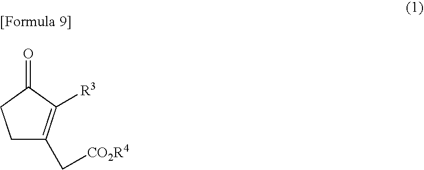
C1C(C[CO2R4])=C([R3])C(=O)C1
